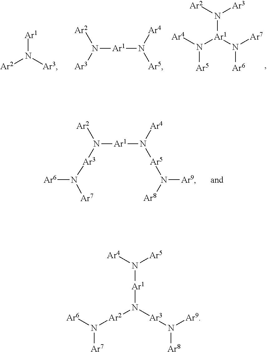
[Ar4]N([Ar1](N([Ar7])[Ar6])N([Ar2])[Ar3])[Ar5].[Ar1]N([Ar3])[Ar2].N([Ar1]N([Ar5])[Ar4])([Ar3])[Ar2].N([Ar1]N([Ar5]N([Ar9])[Ar8])[Ar4])([Ar2])[Ar3]N([Ar6])[Ar7].[Ar6]N([Ar2]N([Ar1]N([Ar5])[Ar4])[Ar3]N([Ar8])[Ar9])[Ar7]
